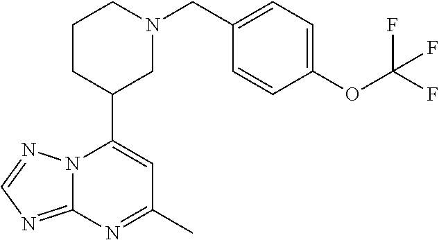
N12C(=NC=N1)N=C(C)C=C2C1CN(CC2=CC=C(OC(F)(F)F)C=C2)CCC1
